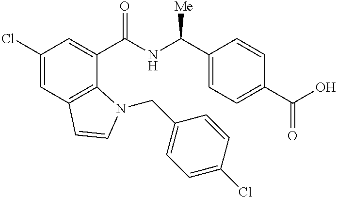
C1(Cl)=CC2=C(C(C(NC(C3=CC=C(C(O)=O)C=C3)[Me])=O)=C1)N(CC1=CC=C(Cl)C=C1)C=C2
